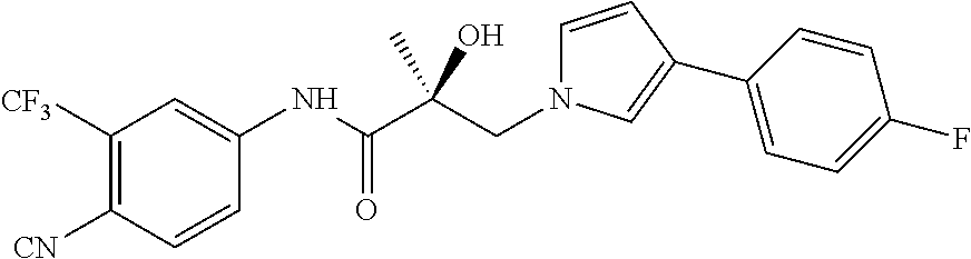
C1([CF3])=C([CN])C=CC(NC(C(CN2C=CC(C3=CC=C(F)C=C3)=C2)(C)O)=O)=C1
